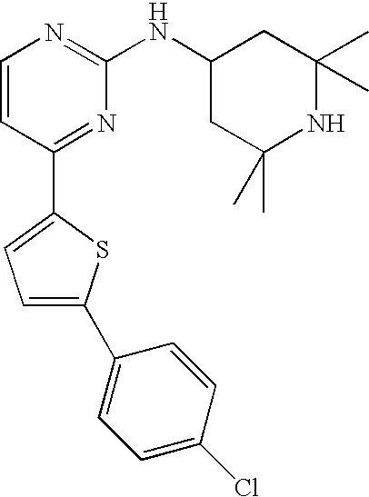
C1=CC(C2=CC=C(C3=CC=C(Cl)C=C3)S2)=NC(NC2CC(C)(C)NC(C)(C)C2)=N1
